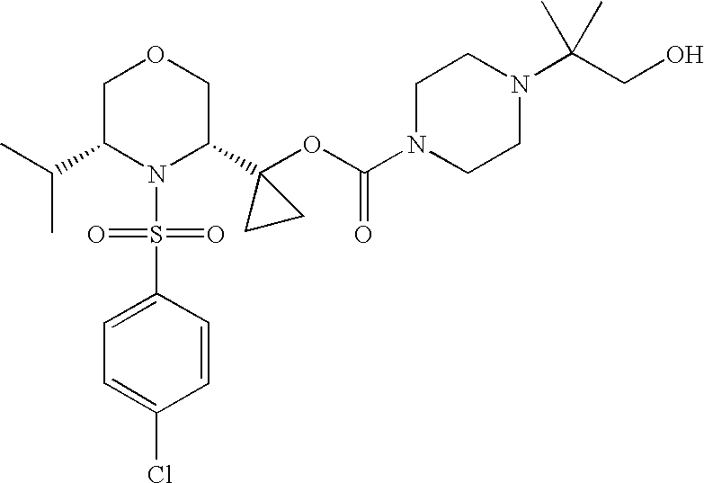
C(C1N(S(=O)(=O)C2=CC=C(Cl)C=C2)C(C2(OC(=O)N3CCN(C(CO)(C)C)CC3)CC2)COC1)(C)C
